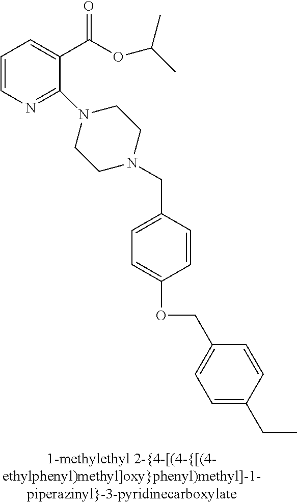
C1=CN=C(N2CCN(CC3=CC=C(OCC4=CC=C(CC)C=C4)C=C3)CC2)C(C(OC(C)C)=O)=C1
